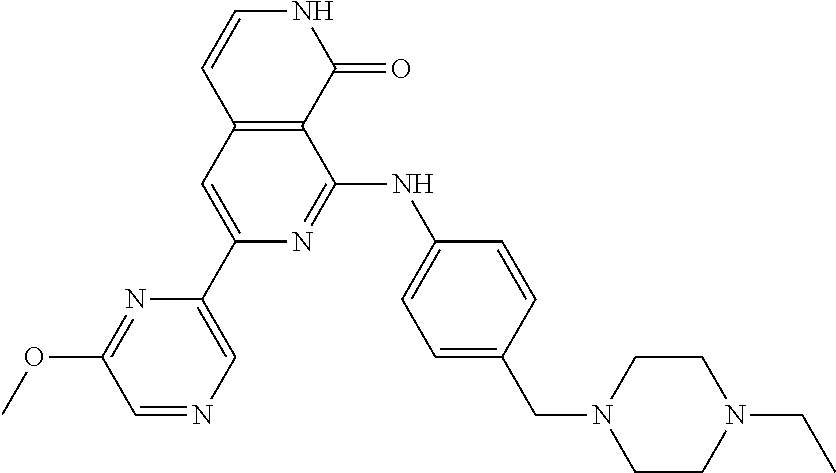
C1=CC2=C(C(=O)N1)C(NC1=CC=C(CN3CCN(CC)CC3)C=C1)=NC(C1=CN=CC(OC)=N1)=C2
